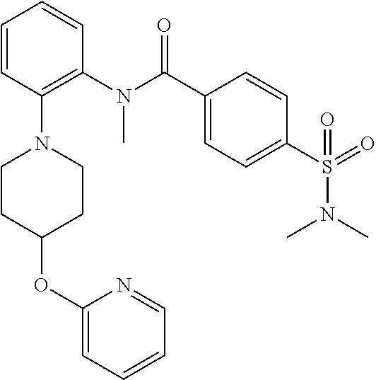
C1=CC(N2CCC(OC3=CC=CC=N3)CC2)=C(N(C(C2=CC=C(S(=O)(N(C)C)=O)C=C2)=O)C)C=C1
